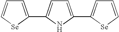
C1=C(C2=CC=C(C3=CC=C[Se]3)N2)[Se]C=C1
